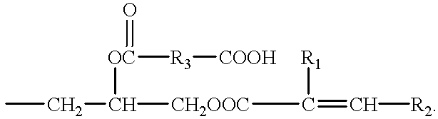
CCC([OC](=O)[R3][COOH])[CH2OOC]C(=C[R2])[R1]
